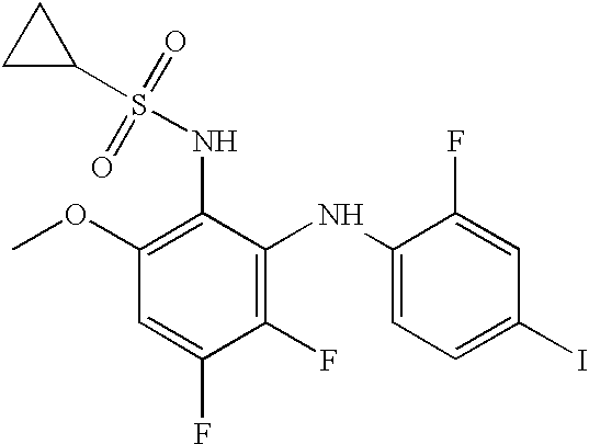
C1(F)=C(NC2=CC=C(I)C=C2F)C(NS(C2CC2)(=O)=O)=C(OC)C=C1F
